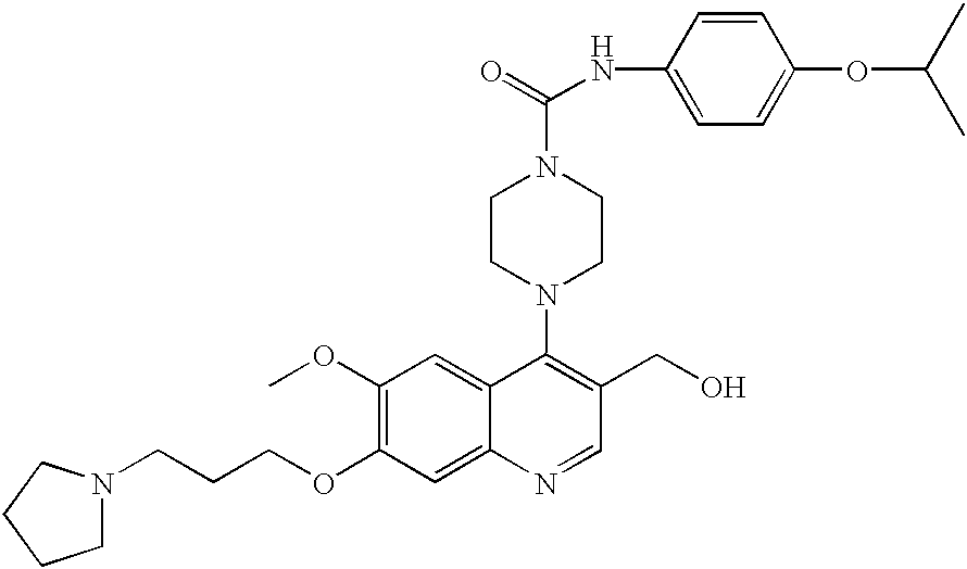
N1(CCCOC2=C(OC)C=C3C(=C2)N=CC(CO)=C3N2CCN(C(NC3=CC=C(OC(C)C)C=C3)=O)CC2)CCCC1
